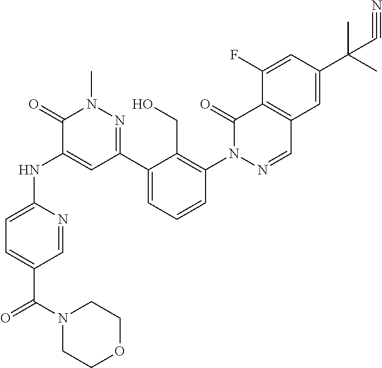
C1=NC(NC2=CC(C3=CC=CC(N4N=CC5=C(C4=O)C(F)=CC(C(C)(C)C#N)=C5)=C3CO)=NN(C)C2=O)=CC=C1C(N1CCOCC1)=O
